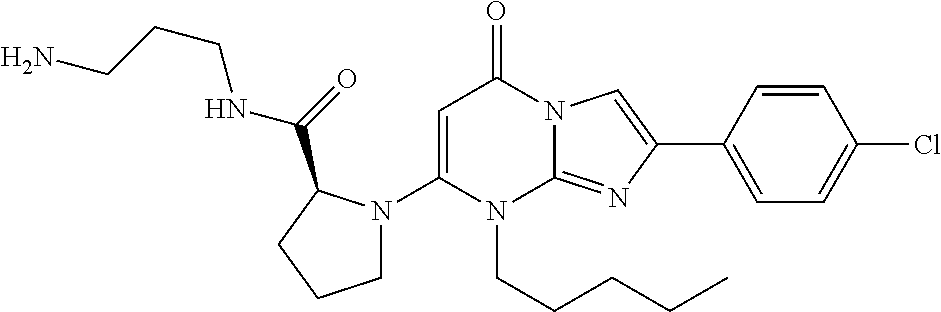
C1(N2CCCC2C(NCCCN)=O)=CC(=O)N2C(=NC(C3=CC=C(Cl)C=C3)=C2)N1CCCCC
